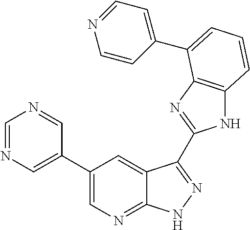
C1(C2=CN=C3C(=C2)C(C2=NC4=C(N2)C=CC=C4C2=CC=NC=C2)=NN3)=CN=CN=C1
